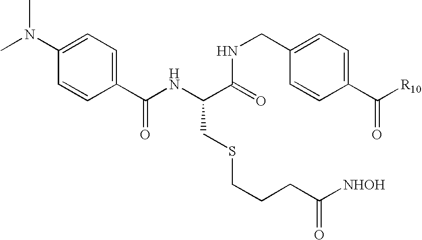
CN(C1=CC=C(C(NC(C(=O)NCC2=CC=C(C([R10])=O)C=C2)CSCCCC([NHOH])=O)=O)C=C1)C
